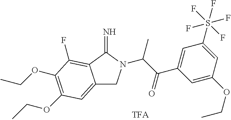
C12=CC(OCC)=C(OCC)C(F)=C1C(=N)N(C(C(=O)C1=CC(S(F)(F)(F)(F)F)=CC(OCC)=C1)C)C2
